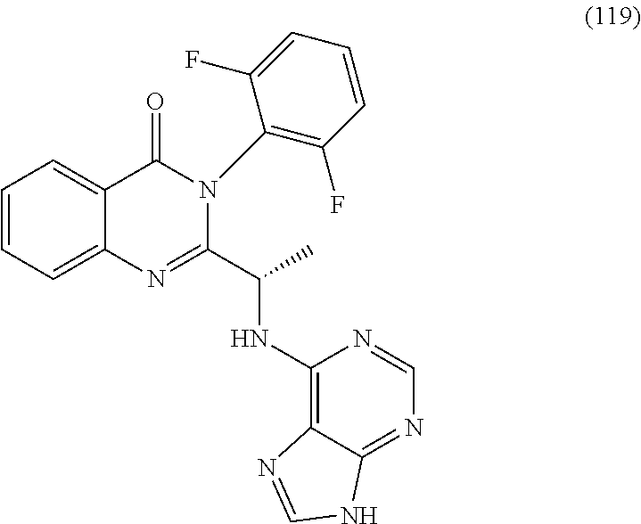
C1=CC=C2C(=C1)C(=O)N(C1=C(F)C=CC=C1F)C(C(NC1=C3C(=NC=N1)NC=N3)C)=N2
